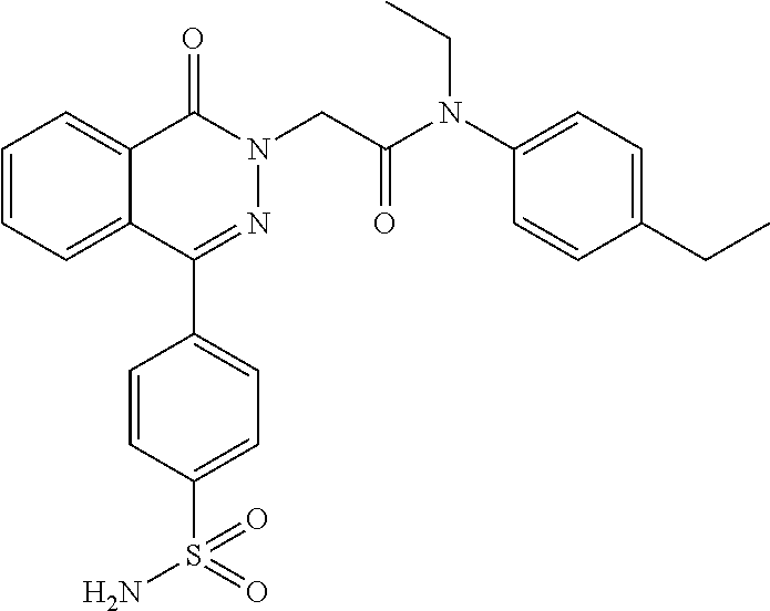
C1=CC=C2C(=C1)C(=O)N(CC(N(C1=CC=C(CC)C=C1)CC)=O)N=C2C1=CC=C(S(=O)(N)=O)C=C1
